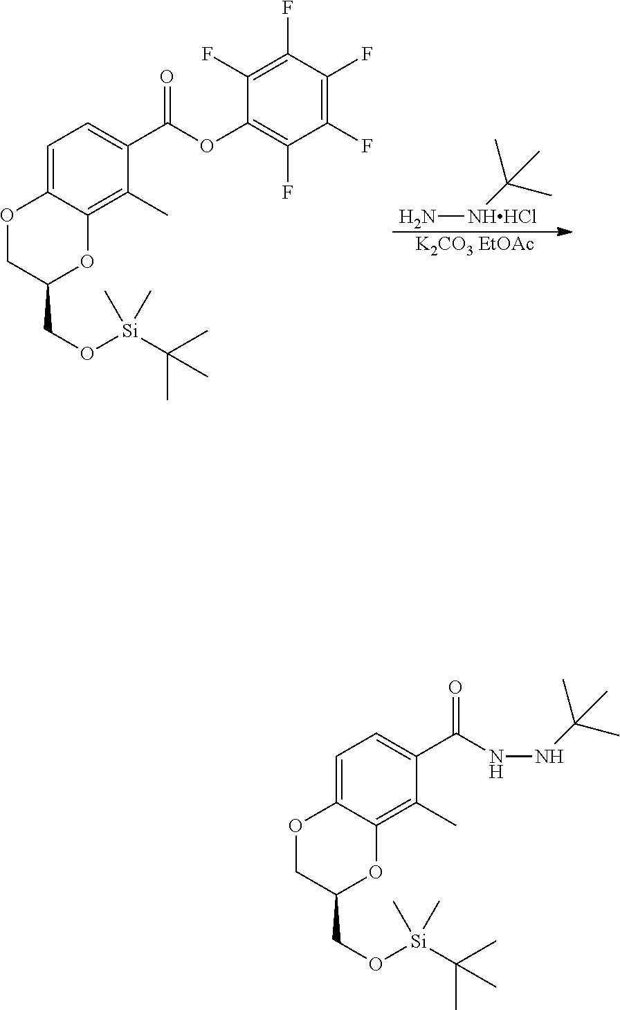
C1=C2C(=C(C)C(C(OC3=C(F)C(F)=C(F)C(F)=C3F)=O)=C1)OC(CO[Si](C)(C)C(C)(C)C)CO2.N[NHHCl]C(C)(C)C.[K2CO3 EtOAc].C1=C2C(=C(C)C(C(NNC(C)(C)C)=O)=C1)OC(CO[Si](C)(C)C(C)(C)C)CO2
